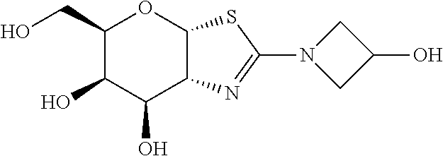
C1(CO)C(O)C(O)C2C(O1)SC(N1CC(O)C1)=N2
